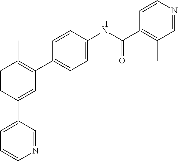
C1=C(C2=CC(C3=CC=C(NC(C4=C(C)C=NC=C4)=O)C=C3)=C(C)C=C2)C=NC=C1
